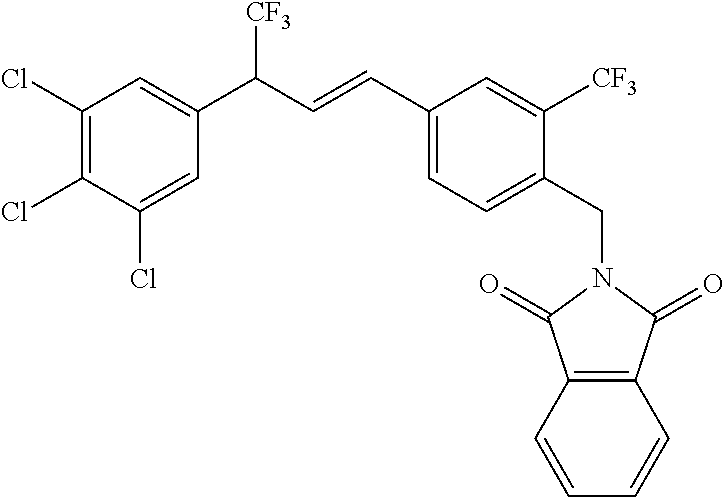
C1(Cl)=C(Cl)C(Cl)=CC(C(C=CC2=CC=C(CN3C(=O)C4=C(C=CC=C4)C3=O)C([CF3])=C2)[CF3])=C1
